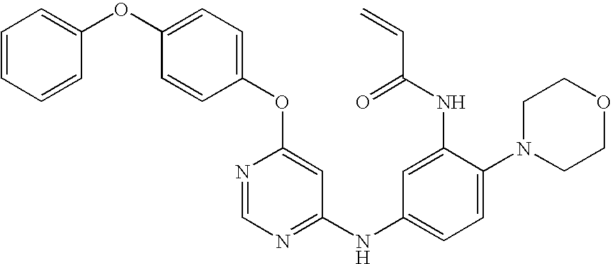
C1=CC=CC(OC2=CC=C(OC3=CC(NC4=CC=C(N5CCOCC5)C(NC(=O)C=C)=C4)=NC=N3)C=C2)=C1
